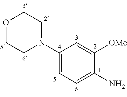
C1(N2CCOCC2)=CC=C(N)C([OMe])=C1
